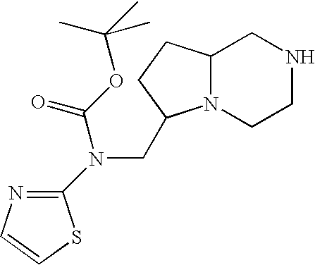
C12N(CCNC1)C(CN(C(OC(C)(C)C)=O)C1=NC=CS1)CC2
